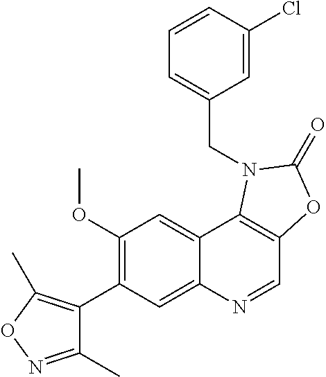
C1(OC)=C(C2=C(C)ON=C2C)C=C2C(=C1)C1=C(C=N2)OC(=O)N1CC1=CC=CC(Cl)=C1
